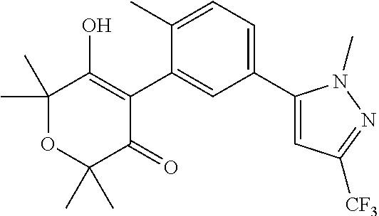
C1(C2=CC=C(C)C(C3=C(O)C(C)(C)OC(C)(C)C3=O)=C2)=CC([CF3])=NN1C
